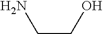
C(CO)N
